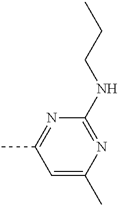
N1=C(C)C=C(C)N=C1NCCC
